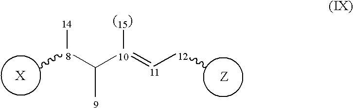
C[8](C([10](=[11][12]C)[(15)])[9])[14].[X].[Z]
